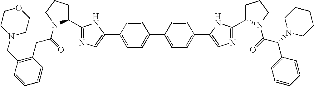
C(=O)(N1C(C2=NC=C(C3=CC=C(C4=CC=C(C5=CN=C(C6CCCN6C(C(C6=CC=CC=C6)N6CCCCC6)=O)N5)C=C4)C=C3)N2)CCC1)CC1=C(CN2CCOCC2)C=CC=C1
